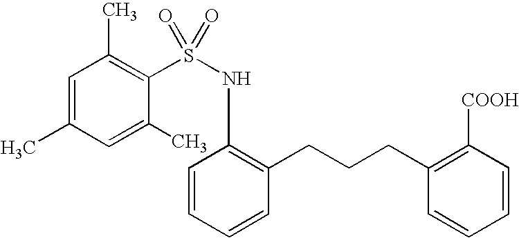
C1=C(C)C=C(C)C(S(=O)(NC2=C(CCCC3=C([COOH])C=CC=C3)C=CC=C2)=O)=C1C
